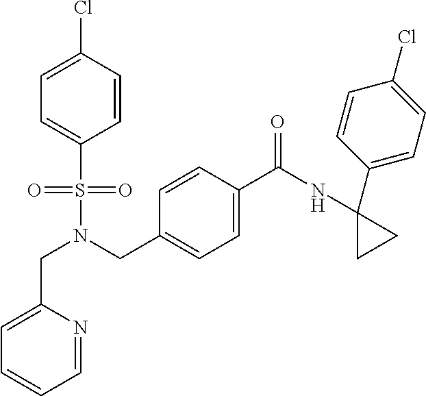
C1=CC(Cl)=CC=C1S(N(CC1=CC=C(C(=O)NC2(C3=CC=C(Cl)C=C3)CC2)C=C1)CC1=CC=CC=N1)(=O)=O
